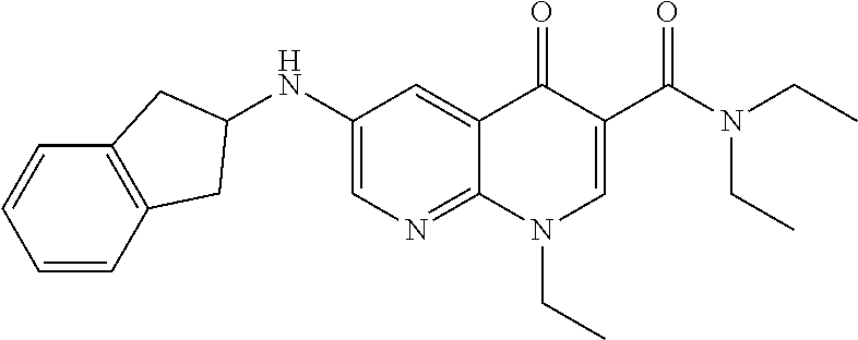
C1=CC2=C(C=C1)CC(NC1=CN=C3C(=C1)C(=O)C(C(N(CC)CC)=O)=CN3CC)C2
